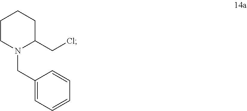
C1CN(CC2=CC=CC=C2)C(CCl)CC1
